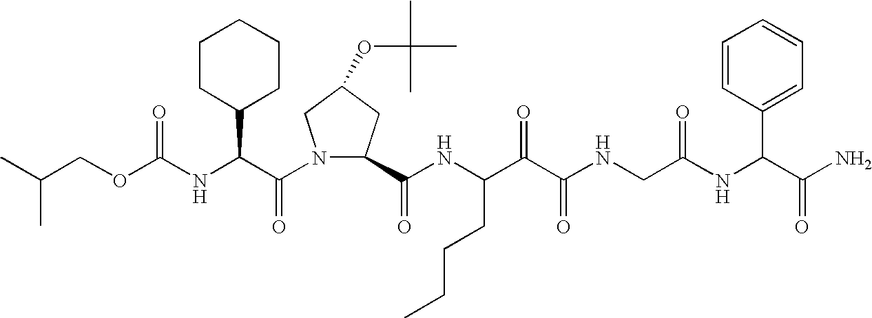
C(NC(C(N1C(C(NC(C(C(NCC(NC(C(N)=O)C2=CC=CC=C2)=O)=O)=O)CCCC)=O)CC(OC(C)(C)C)C1)=O)C1CCCCC1)(=O)OCC(C)C
